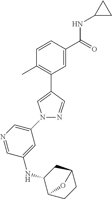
C1=CC(C(=O)NC2CC2)=CC(C2=CN(C3=CN=CC(NC4CC5CCC4O5)=C3)N=C2)=C1C
